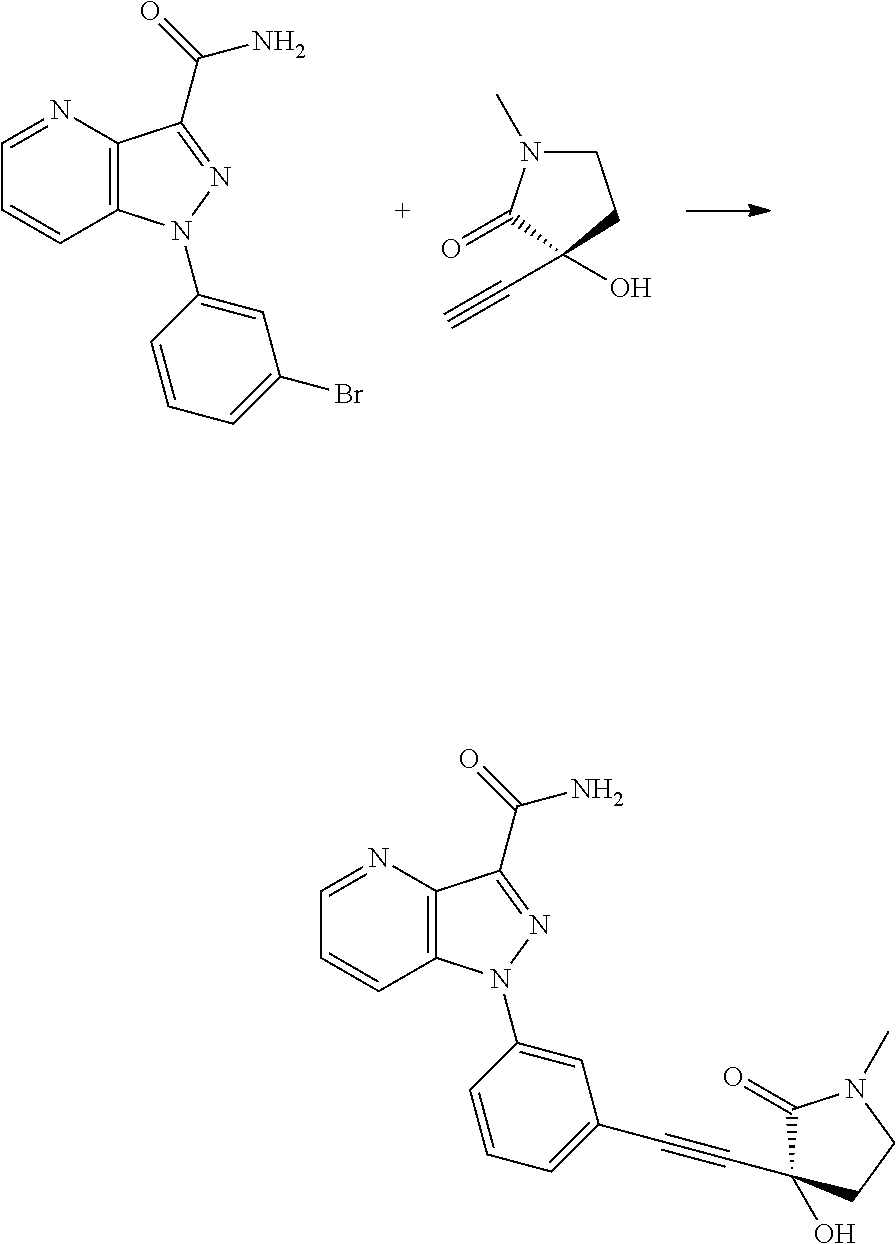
C12=C(N=CC=C1)C(C(=O)N)=NN2C1=CC(Br)=CC=C1.C1N(C)C(=O)C(C#C)(O)C1.C12=C(N=CC=C1)C(C(=O)N)=NN2C1=CC(C#CC2(O)C(=O)N(C)CC2)=CC=C1
